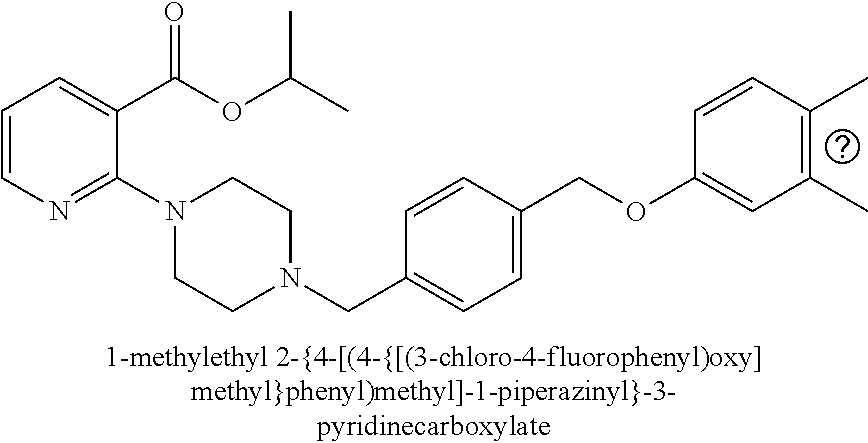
C1=CN=C(N2CCN(CC3=CC=C(COC4=CC(C)=C(C)C=C4)C=C3)CC2)C(C(OC(C)C)=O)=C1
